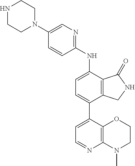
C1(N2CCNCC2)=CN=C(NC2=CC=C(C3=CC=NC4=C3OCCN4C)C3=C2C(=O)NC3)C=C1
